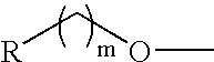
COC[R]
